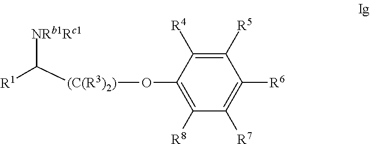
C1([R5])=C([R4])C(O[(C(R3)2)]C([NRb1Rc1])[R1])=C([R8])C([R7])=C1[R6]
